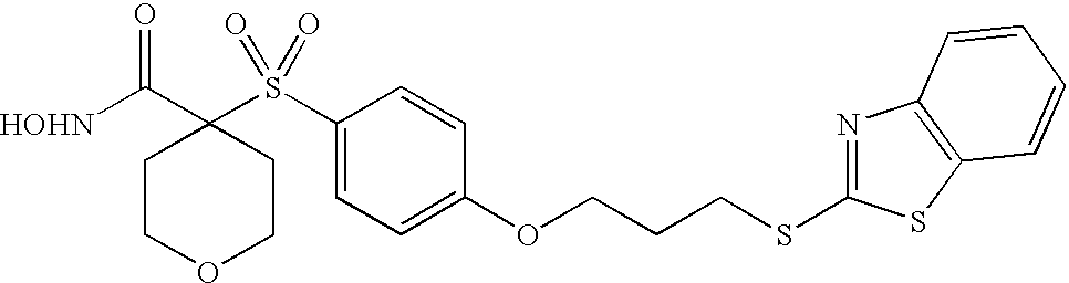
[HOHN]C(C1(S(C2=CC=C(OCCCSC3=NC4=C(S3)C=CC=C4)C=C2)(=O)=O)CCOCC1)=O
